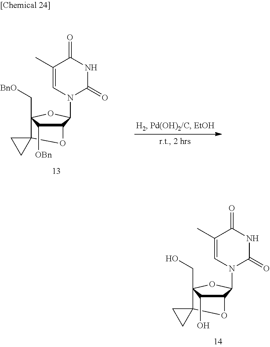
C12(C3(CO)C(O)C(C(N4C(=O)NC(=O)C(C)=C4)O3)O1)CC2.C12C(N3C(=O)NC(=O)C(C)=C3)OC(C[BnO])(C3(CC3)O1)C2[OBn]
